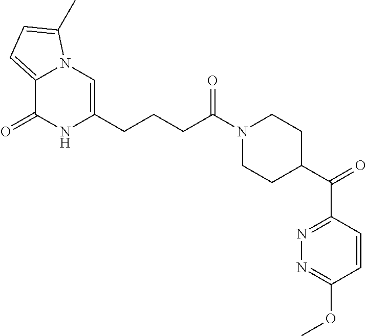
C12=CC=C(C)N1C=C(CCCC(N1CCC(C(=O)C3=NN=C(OC)C=C3)CC1)=O)NC2=O
